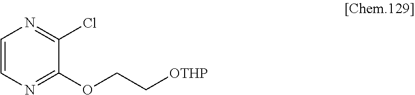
C1=CN=C(OCC[OTHP])C(Cl)=N1
